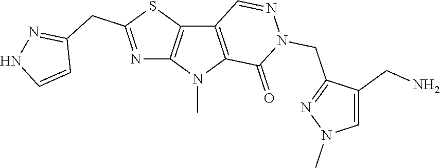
C12=C(N(C)C3=C1C=NN(CC1=NN(C)C=C1CN)C3=O)N=C(CC1=NNC=C1)S2
